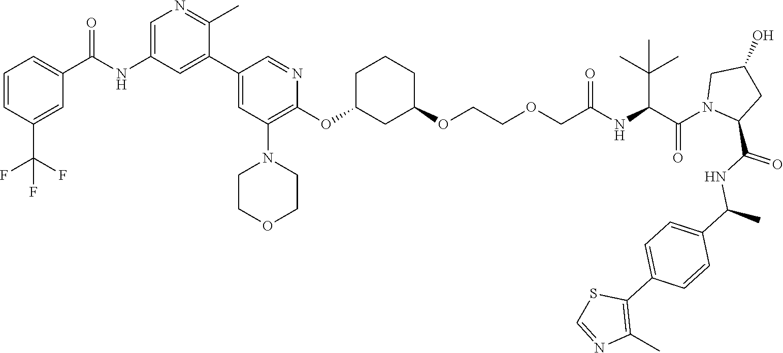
C1=CC(C(F)(F)F)=CC(C(NC2=CN=C(C)C(C3=CC(N4CCOCC4)=C(OC4CCCC(OCCOCC(NC(C(N5C(C(NC(C6=CC=C(C7=C(C)N=CS7)C=C6)C)=O)CC(O)C5)=O)C(C)(C)C)=O)C4)N=C3)=C2)=O)=C1
